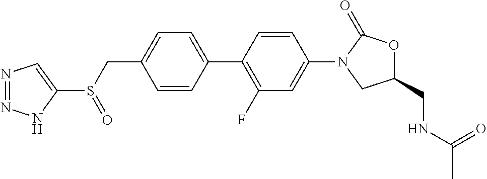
C(C1=CC=C(C2=C(F)C=C(N3CC(CNC(=O)C)OC3=O)C=C2)C=C1)S(C1=CN=NN1)=O
